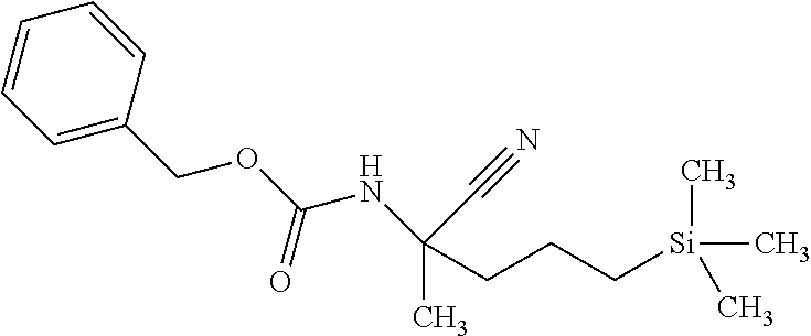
CC(CCC[Si](C)(C)C)(NC(OCC1=CC=CC=C1)=O)C#N
